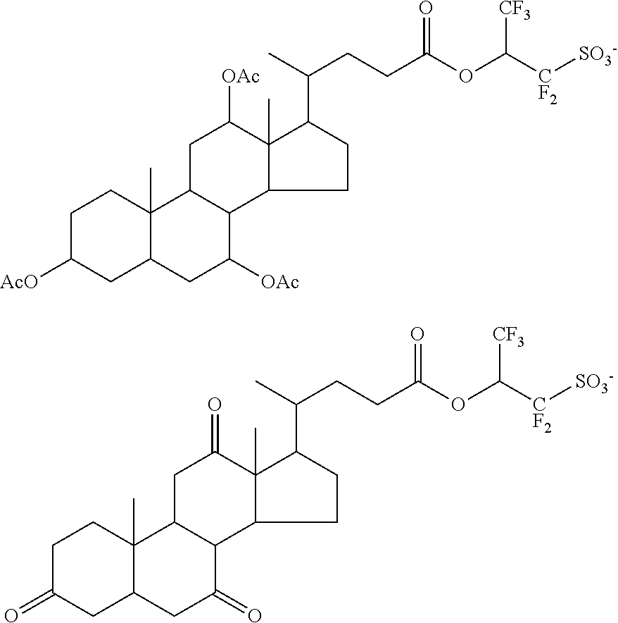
C(C(C)C1C2(C)C(CC1)C1C(CC2=O)C2(C)C(CC1=O)CC(=O)CC2)CC(=O)OC([CF2][SO3-])[CF3].C(C(C)C1C2(C)C(CC1)C1C(CC2[OAc])C2(C)C(CC1[OAc])CC([AcO])CC2)CC(=O)OC([CF2][SO3-])[CF3]
